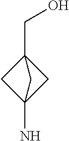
C(C12CC(N)(C1)C2)O
